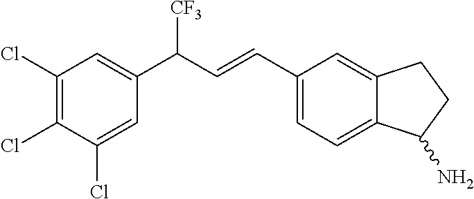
C1(Cl)=C(Cl)C(Cl)=CC(C(C=CC2=CC=C3C(=C2)CCC3N)[CF3])=C1
